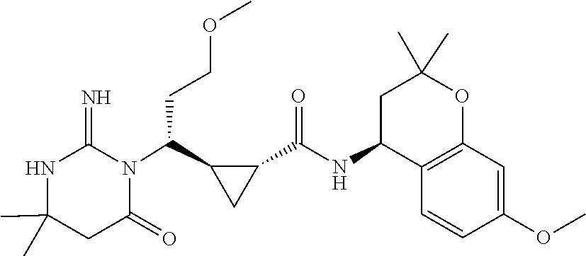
C1(C)(C)NC(=N)N(C(C2CC2C(NC2C3=C(OC(C)(C)C2)C=C(OC)C=C3)=O)CCOC)C(=O)C1
